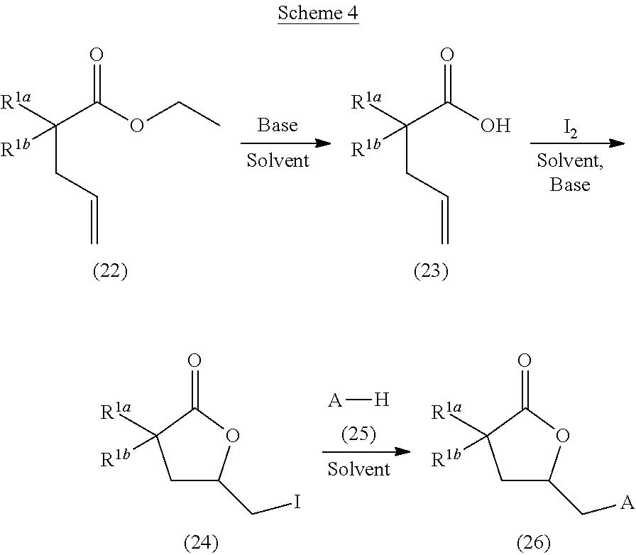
[I2].C=CCC([R1a])(C(OCC)=O)[R1b].C=CCC([R1a])(C(O)=O)[R1b].[A][H].C(C1CC([R1a])([R1b])C(=O)O1)I.C(C1CC([R1a])([R1b])C(=O)O1)[A]
